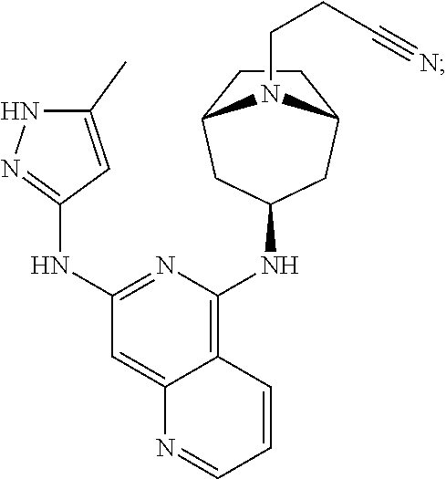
C12CC(NC3=C4C(=CC(NC5=NNC(C)=C5)=N3)N=CC=C4)CC(CC1)N2CCC#N
